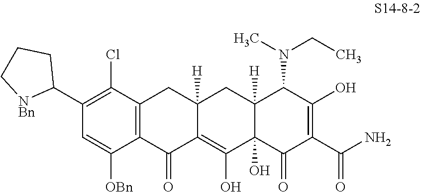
C1(C2CCC[NBn]2)=C(Cl)C2=C(C([OBn])=C1)C(=O)C1=C(O)C3(O)C([H])(CC1([H])C2)C(N(C)CC)C(O)=C(C(N)=O)C3=O
